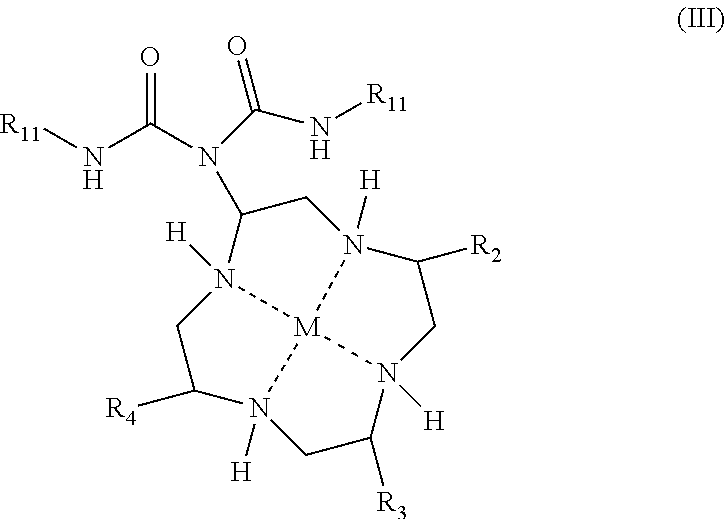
C1C(N(C(N[R11])=O)C(N[R11])=O)N2([H])CC([R4])N3([H])CC([R3])N4([H])CC([R2])N1([H])[M]432
